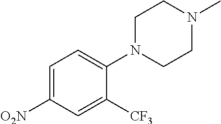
C1=C([O2N])C=C([CF3])C(N2CCN(C)CC2)=C1
